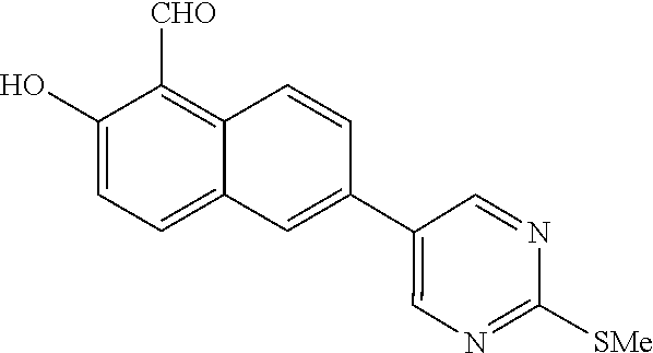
C1(O)=CC=C2C(=C1[CHO])C=CC(C1=CN=C([SMe])N=C1)=C2
